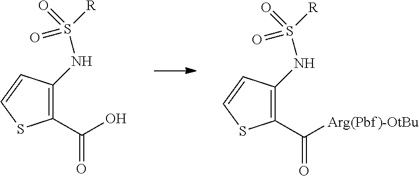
C1(C([Arg(Pbf)-OtBu])=O)=C(NS([R])(=O)=O)C=CS1.C1(C(O)=O)=C(NS([R])(=O)=O)C=CS1
